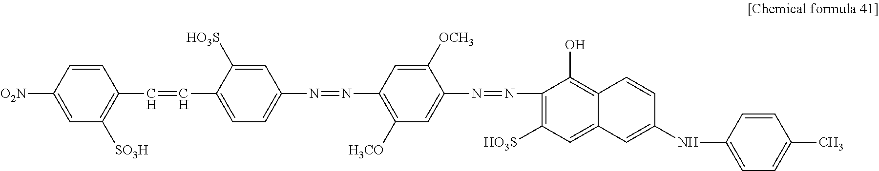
C1=C([O2N])C=CC(C=CC2=CC=C(N=NC3=C([H3CO])C=C(N=NC4=C([HO3S])C=C5C(=C4O)C=CC(NC4=CC=C(C)C=C4)=C5)C([OCH3])=C3)C=C2[HO3S])=C1[SO3H]
